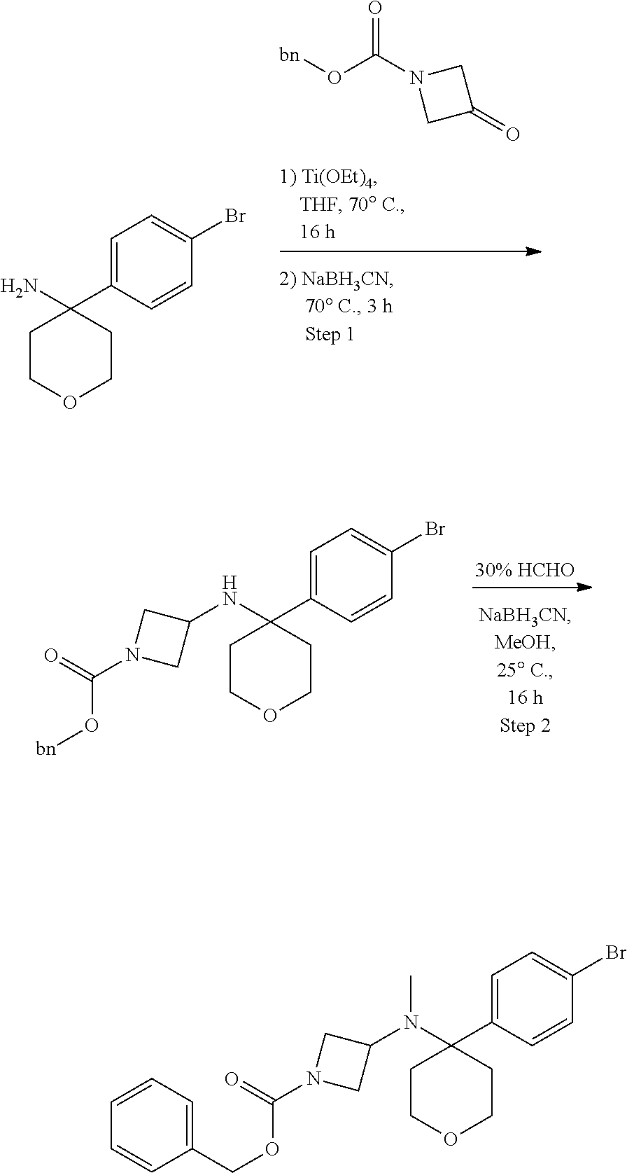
[bn]OC(N1CC(=O)C1)=O.C1COCCC1(C1=CC=C(Br)C=C1)N.C1COCCC1(C1=CC=C(Br)C=C1)NC1CN(C(=O)O[bn])C1.C1COCCC1(C1=CC=C(Br)C=C1)N(C1CN(C(=O)OCC2=CC=CC=C2)C1)C
